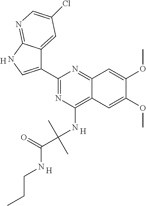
C1(C2=CNC3=NC=C(Cl)C=C23)=NC(NC(C(=O)NCCC)(C)C)=C2C(=N1)C=C(OC)C(OC)=C2.[H].[H].[H]
